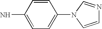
C1=CC(N)=CC=C1N1C=CN=C1
